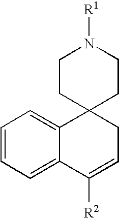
C1CC2(CCN1[R1])C1=CC=CC=C1C([R2])=CC2
